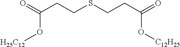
O=C(CCSCCC(=O)O[C12H25])O[H25C12]
